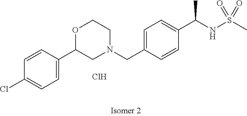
C1=CC(C2CN(CC3=CC=C(C(NS(C)(=O)=O)C)C=C3)CCO2)=CC=C1Cl.Cl
